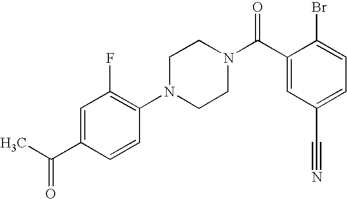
O=C(C1=CC(F)=C(N2CCN(C(C3=CC(C#N)=CC=C3Br)=O)CC2)C=C1)C
